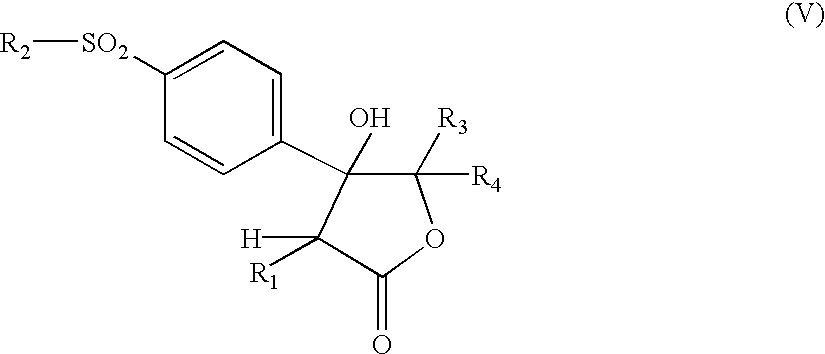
[R2][SO2]C1=CC=C(C2(O)C([R1])([H])C(=O)OC2([R3])[R4])C=C1
